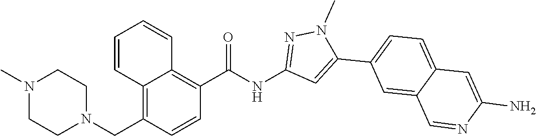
CN1CCN(CC2=C3C(=C(C(NC4=NN(C)C(C5=CC=C6C(=C5)C=NC(N)=C6)=C4)=O)C=C2)C=CC=C3)CC1
